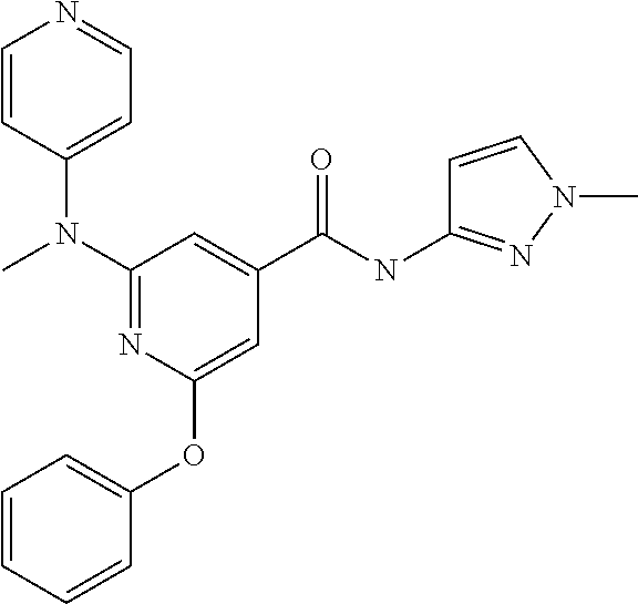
CN(C1=NC(OC2=CC=CC=C2)=CC(C(NC2=NN(C)C=C2)=O)=C1)C1=CC=NC=C1
